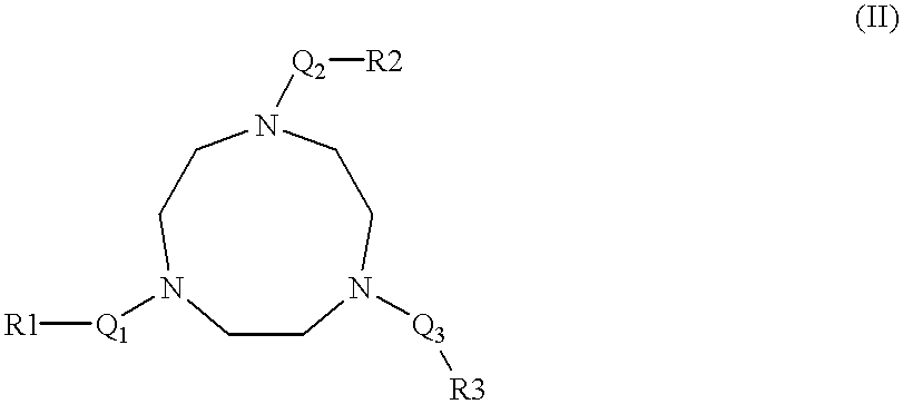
C1N([Q3][R3])CCN([Q2][R2])CCN([Q1][R1])C1
